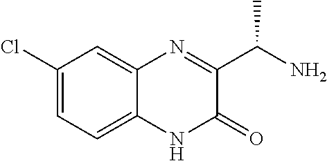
C1(Cl)=CC=C2C(=C1)N=C(C(N)C)C(=O)N2
